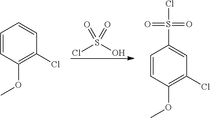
C1=CC(OC)=C(Cl)C=C1.ClS(O)(=O)=O.C1=CC(OC)=C(Cl)C=C1S(Cl)(=O)=O
